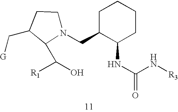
N1(CC2C(NC(=O)N[R3])CCCC2)CCC(C[G])C1C(O)[R1]
